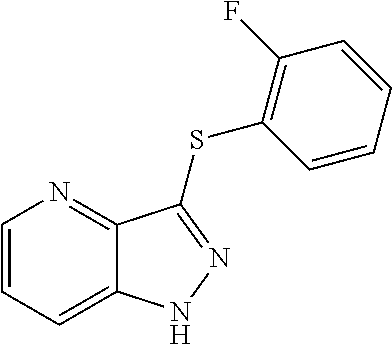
C1=CC=C2C(=N1)C(SC1=C(F)C=CC=C1)=NN2
